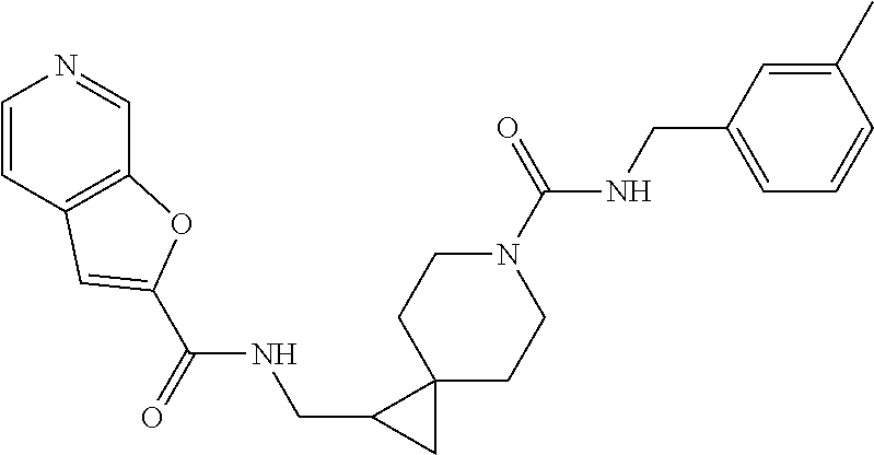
N1(C(NCC2=CC=CC(C)=C2)=O)CCC2(CC1)C(CNC(C1=CC3=C(C=NC=C3)O1)=O)C2
